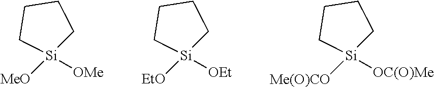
[MeO][Si]1([OMe])CCCC1.[EtO][Si]1([OEt])CCCC1.[Me(O)CO][Si]1([OC(O)Me])CCCC1
